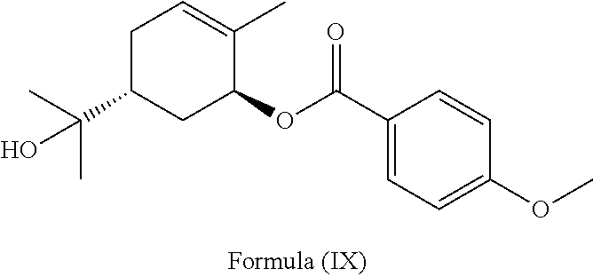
C1C(C(C)(C)O)CC(OC(=O)C2=CC=C(OC)C=C2)C(C)=C1
